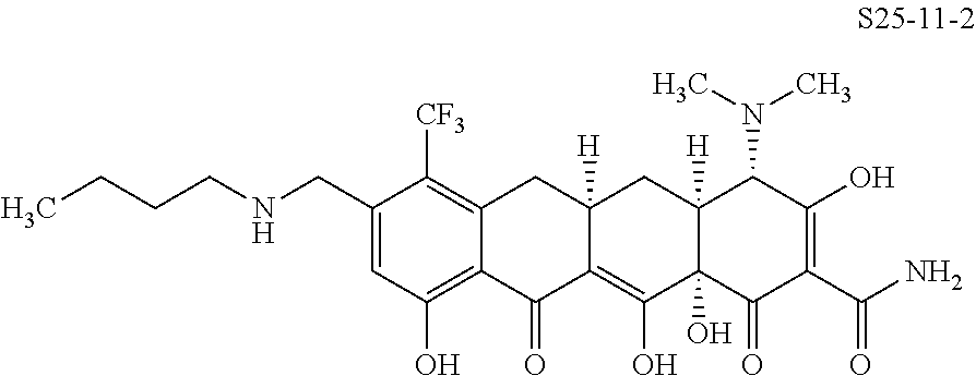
C1(CNCCCC)=CC(O)=C2C(=C1[CF3])CC1([H])C(=C(O)C3(O)C([H])(C1)C(N(C)C)C(O)=C(C(N)=O)C3=O)C2=O
